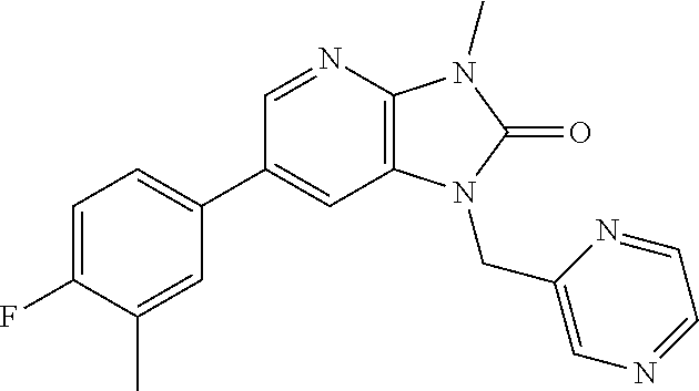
C1=C(F)C(C)=CC(C2=CC3=C(N=C2)N(C)C(=O)N3CC2=CN=CC=N2)=C1
